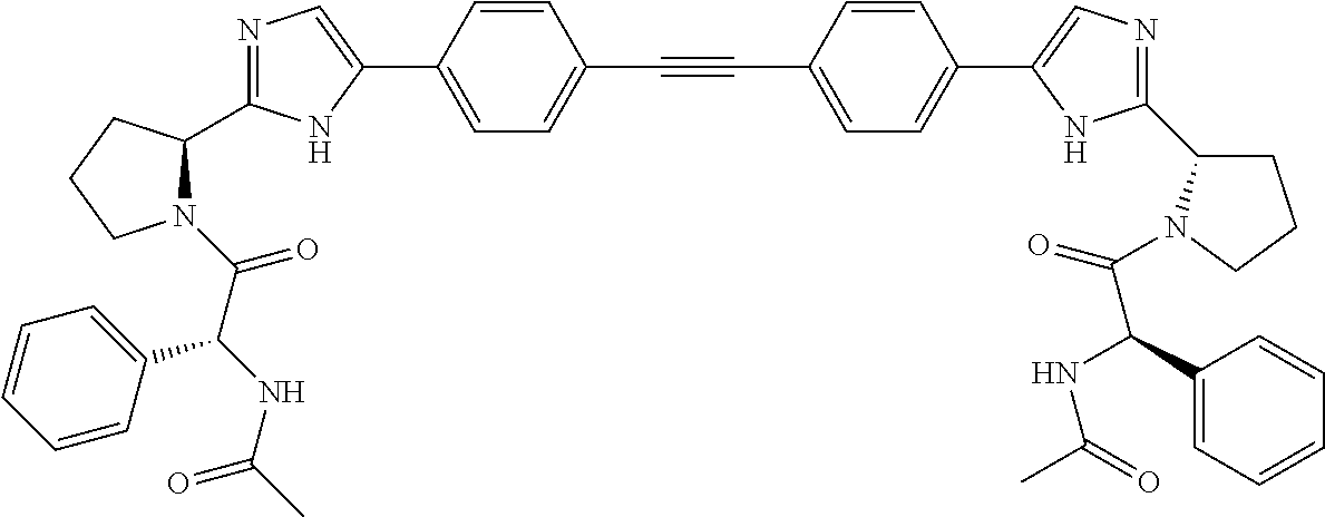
N1=C(C2N(C(C(NC(C)=O)C3=CC=CC=C3)=O)CCC2)NC(C2=CC=C(C#CC3=CC=C(C4=CN=C(C5CCCN5C(=O)C(C5=CC=CC=C5)NC(C)=O)N4)C=C3)C=C2)=C1
